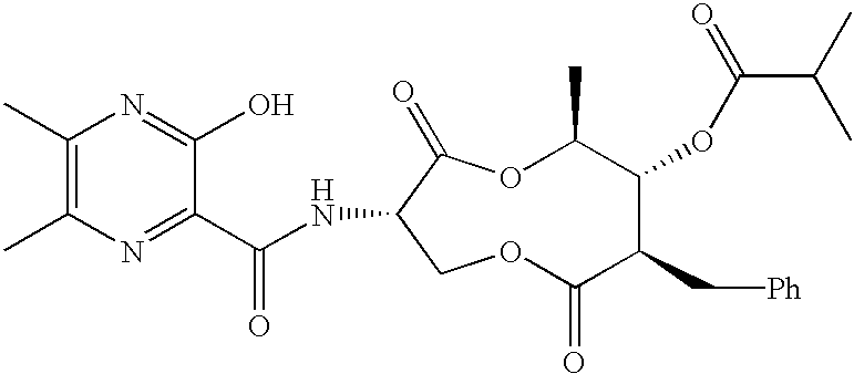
C1(C)=C(C)N=C(C(NC2C(=O)OC(C)C(OC(C(C)C)=O)C(C[Ph])C(=O)OC2)=O)C(O)=N1
